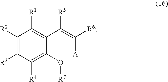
C1([R2])=C([R3])C([R4])=C(O[R7])C(C(=C([A])[R6])[R5])=C1[R1]
